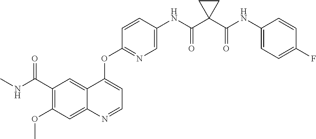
C1(OC)=C(C(NC)=O)C=C2C(=C1)N=CC=C2OC1=NC=C(NC(C2(C(NC3=CC=C(F)C=C3)=O)CC2)=O)C=C1
